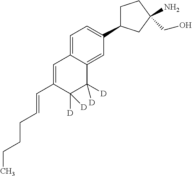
C1=C(C=CCCCC)C([D])([D])C([D])([D])C2=CC(C3CCC(CO)(N)C3)=CC=C12
